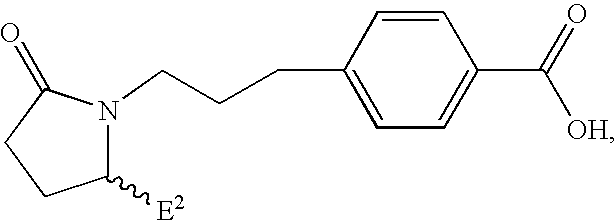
C1([E2])N(CCCC2=CC=C(C(=O)[OH])C=C2)C(=O)CC1
